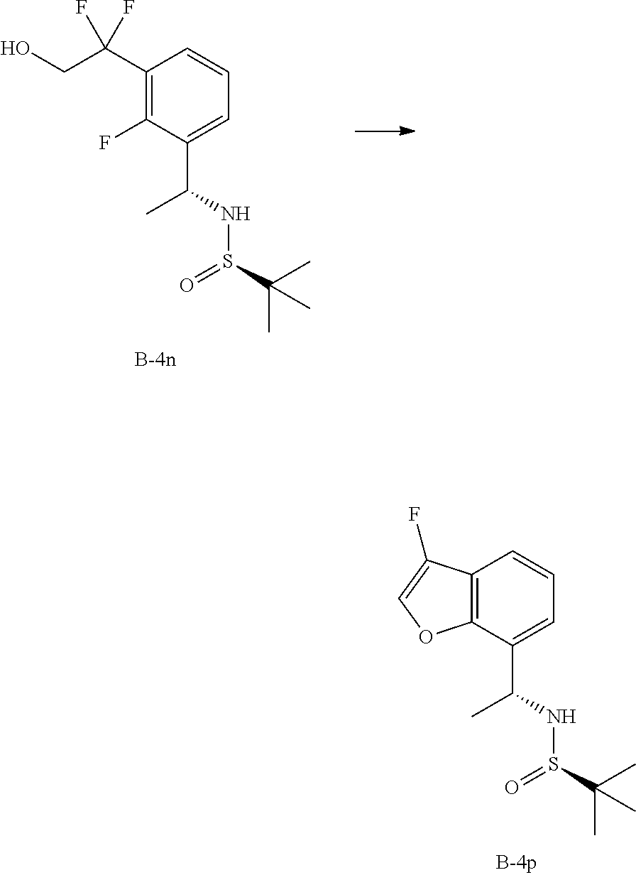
C1(C(CO)(F)F)=C(F)C(C(NS(C(C)(C)C)=O)C)=CC=C1.C12=C(C(C(NS(C(C)(C)C)=O)C)=CC=C1)OC=C2F
